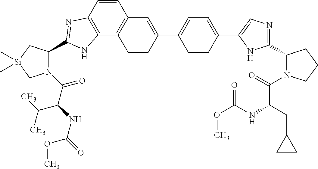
C1(C2=CC3=C(C4=C(C=C3)N=C(C3N(C(C(NC(=O)OC)C(C)C)=O)C[Si](C)(C)C3)N4)C=C2)=CC=C(C2=CN=C(C3N(C(=O)C(CC4CC4)NC(OC)=O)CCC3)N2)C=C1
